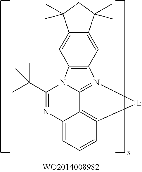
C12=CC=CC3=C1C1=N(C4=C(N1C(C(C)(C)C)=N2)C=C1C(=C4)C(C)(C)CC1(C)C)[Ir]3
